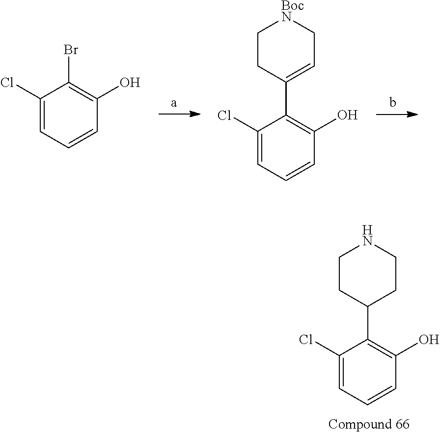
C1(Cl)=CC=CC(O)=C1C1CCNCC1.C1(Cl)=CC=CC(O)=C1Br.C1(Cl)=CC=CC(O)=C1C1=CC[BocN]CC1
